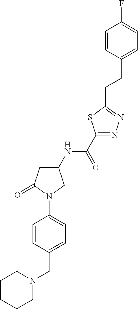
C1CCCN(CC2=CC=C(N3C(=O)CC(NC(=O)C4=NN=C(CCC5=CC=C(F)C=C5)S4)C3)C=C2)C1
